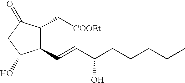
C1(C=CC(CCCCC)O)C(C[COOEt])C(=O)CC1O
